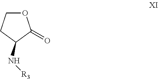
C1OC(=O)C(N[R3])C1
